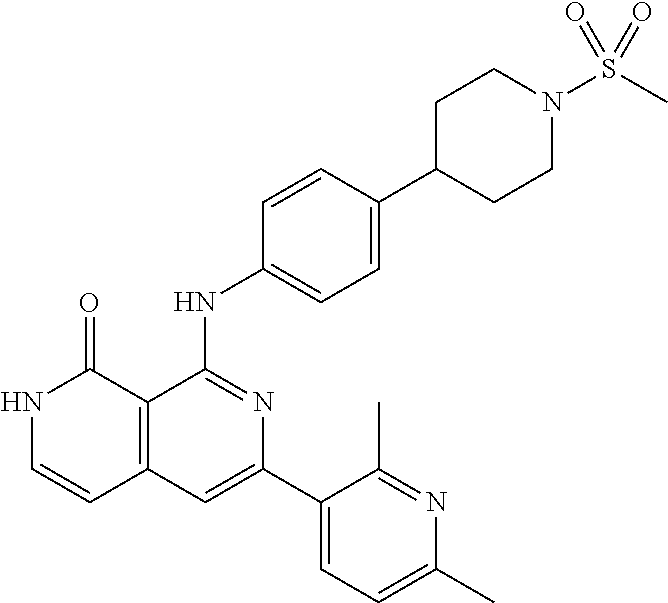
C1=CC(NC2=NC(C3=CC=C(C)N=C3C)=CC3=C2C(=O)NC=C3)=CC=C1C1CCN(S(=O)(C)=O)CC1
